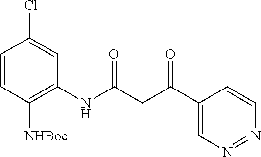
C1=CC([NHBoc])=C(NC(CC(C2=CN=NC=C2)=O)=O)C=C1Cl
